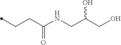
C(=O)(CCC)NCC(CO)O
